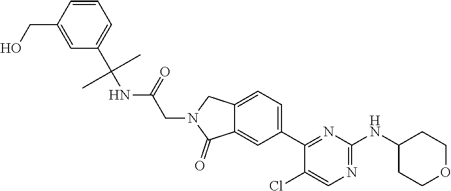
C12=CC(C3=NC(NC4CCOCC4)=NC=C3Cl)=CC=C1CN(CC(NC(C1=CC=CC(CO)=C1)(C)C)=O)C2=O
